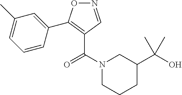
N1(C(=O)C2=C(C3=CC(C)=CC=C3)ON=C2)CCCC(C(O)(C)C)C1
